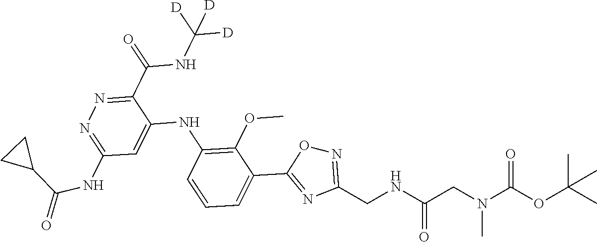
C1(C(NC([D])([D])[D])=O)=NN=C(NC(=O)C2CC2)C=C1NC1=C(OC)C(C2=NC(CNC(CN(C(OC(C)(C)C)=O)C)=O)=NO2)=CC=C1
